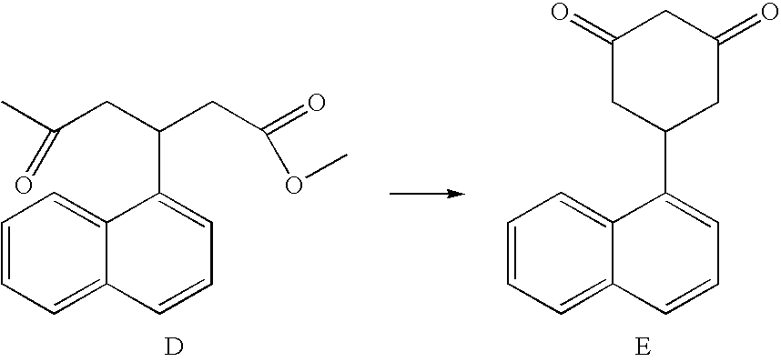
C1=CC=C2C(=C1)C(C(CC(=O)OC)CC(C)=O)=CC=C2.[D].C1=CC=C2C(=C1)C(C1CC(=O)CC(=O)C1)=CC=C2.[E]
